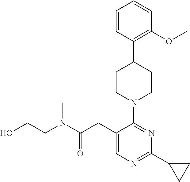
C1=CC(C2CCN(C3=NC(C4CC4)=NC=C3CC(N(CCO)C)=O)CC2)=C(OC)C=C1
